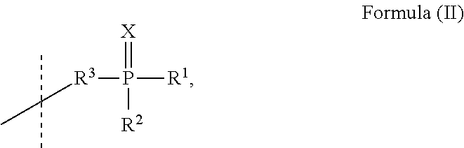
[R3](C(C)(C)C)P(=[X])([R2])[R1]
